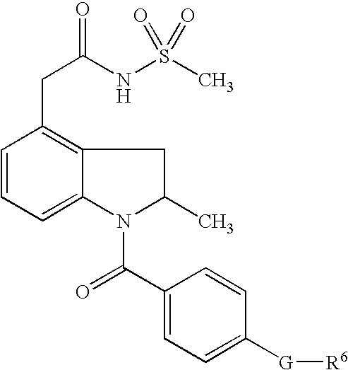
C1=CC=C2C(=C1CC(=O)NS(C)(=O)=O)CC(C)N2C(C1=CC=C([G][R6])C=C1)=O
